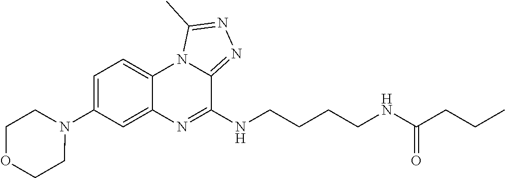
N1(C2=CC=C3C(=C2)N=C(NCCCCNC(CCC)=O)C2=NN=C(C)N32)CCOCC1
